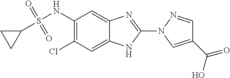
C1(N2N=CC(C(=O)O)=C2)=NC2=CC(NS(=O)(=O)C3CC3)=C(Cl)C=C2N1
